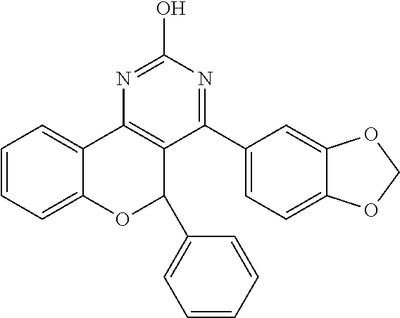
C1=CC=C2C(=C1)C1=C(C(C3=CC=CC=C3)O2)C(C2=CC=C3C(=C2)OCO3)=NC(O)=N1
